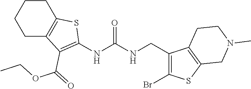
C1CC2=C(CC1)C(C(=O)OCC)=C(NC(NCC1=C(Br)SC3=C1CCN(C)C3)=O)S2
